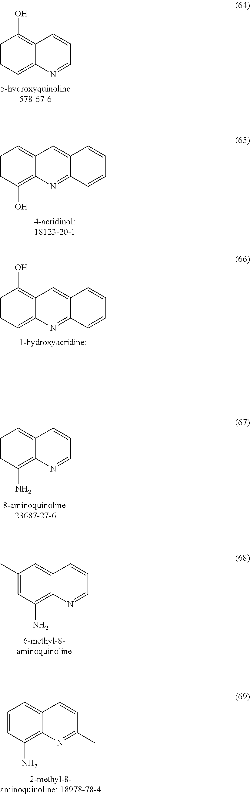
C1=CC=C2C(=C1O)C=CC=N2.C1=CC(O)=C2C(=C1)C=C1C(=N2)C=CC=C1.C1=CC=C2C(=C1O)C=C1C(=N2)C=CC=C1.C1=CC(N)=C2C(=C1)C=CC=N2.C1(C)=CC(N)=C2C(=C1)C=CC=N2.C1=CC(N)=C2C(=C1)C=CC(C)=N2
